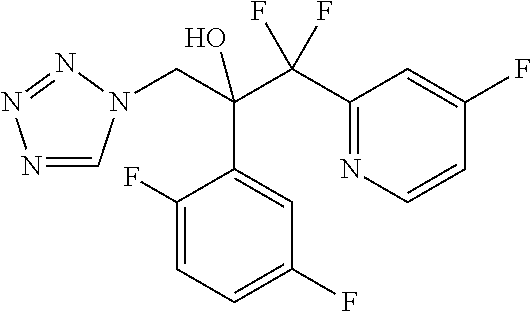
C1(F)=CC=C(F)C=C1C(C(C1=NC=CC(F)=C1)(F)F)(CN1C=NN=N1)O
